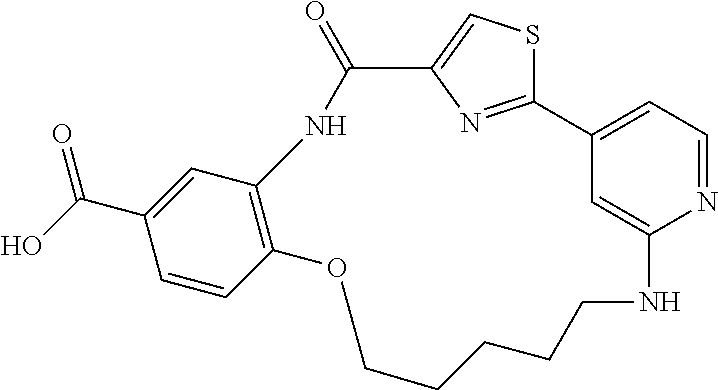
C1=C(C(O)=O)C=CC2=C1NC(=O)C1=CSC(=N1)C1=CC=NC(=C1)NCCCCCO2
